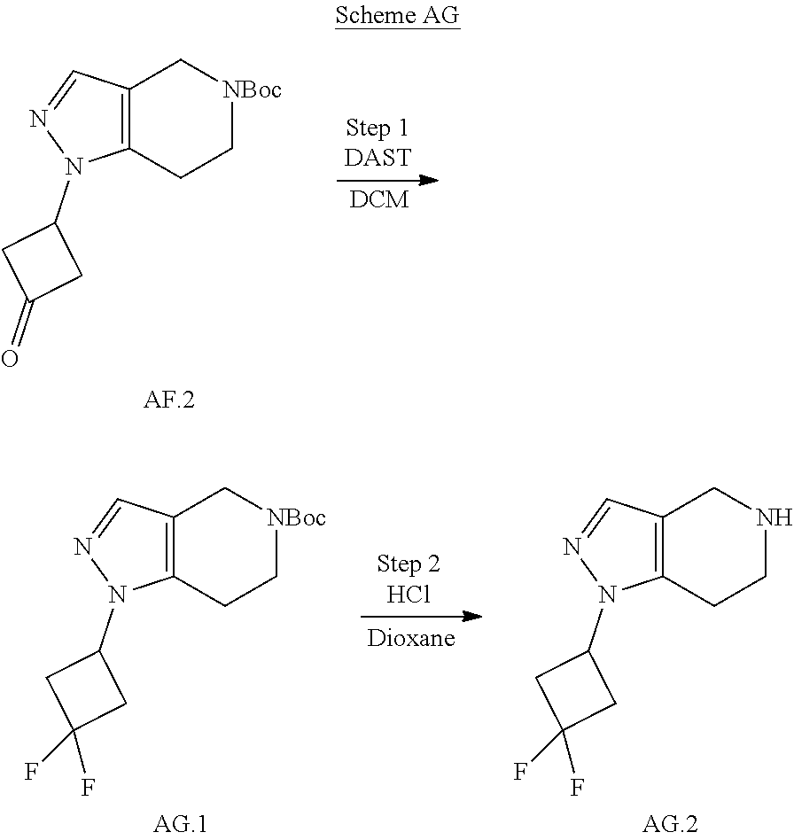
C12=C(CC[NBoc]C1)N(C1CC(=O)C1)N=C2.C12=C(CC[NBoc]C1)N(C1CC(F)(F)C1)N=C2.C12=C(CCNC1)N(C1CC(F)(F)C1)N=C2
